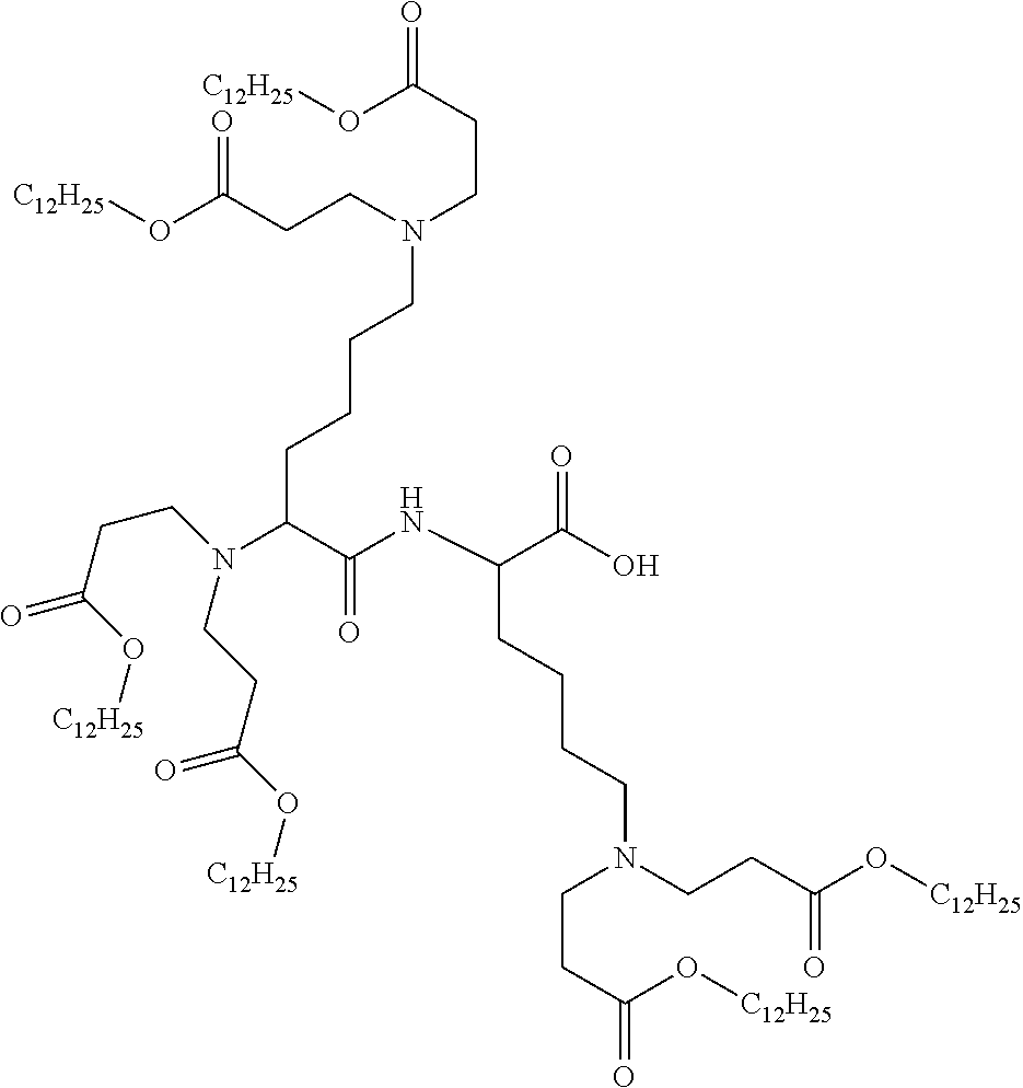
C(C(NC(C(O)=O)CCCCN(CCC(O[C12H25])=O)CCC(O[C12H25])=O)=O)(CCCCN(CCC(O[C12H25])=O)CCC(O[C12H25])=O)N(CCC(O[C12H25])=O)CCC(O[C12H25])=O
